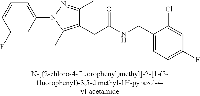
C1=C(F)C=C(Cl)C(CNC(CC2=C(C)N(C3=CC=CC(F)=C3)N=C2C)=O)=C1
